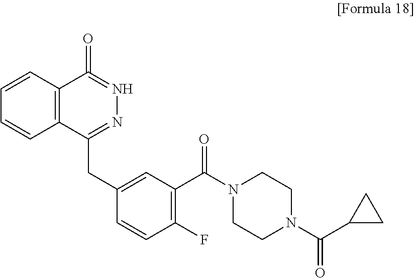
C12=C(C=CC=C1)C(=O)=NN=C2CC1=CC(C(N2CCN(C(C3CC3)=O)CC2)=O)=C(F)C=C1
